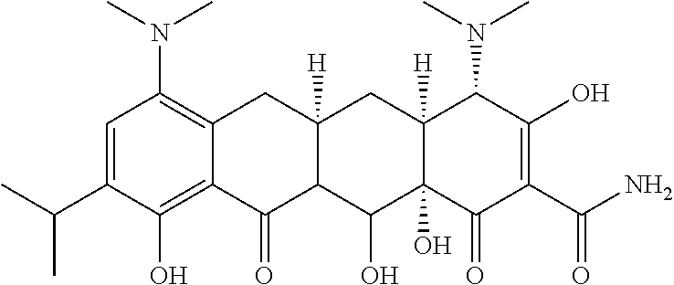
C1=C(C(C)C)C(O)=C2C(=C1N(C)C)CC1([H])C(C2=O)C(O)C2(O)C([H])(C1)C(N(C)C)C(O)=C(C(N)=O)C2=O
